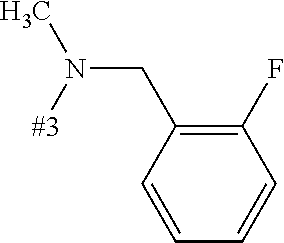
[#3]N(C)CC1=C(F)C=CC=C1
